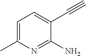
C1=C(C)N=C(N)C(C#C)=C1
